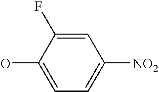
OC1=CC=C([NO2])C=C1F
